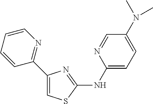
C1(C2=NC=CC=C2)=CSC(NC2=CC=C(N(C)C)C=N2)=N1
